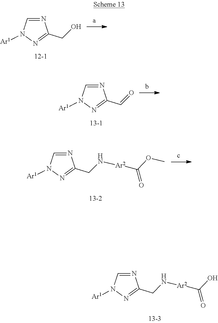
OCC1=NN([Ar1])C=N1.O=CC1=NN([Ar1])C=N1.N([Ar2]C(=O)OC)CC1=NN([Ar1])C=N1.N(CC1=NN([Ar1])C=N1)[Ar2]C(=O)O
